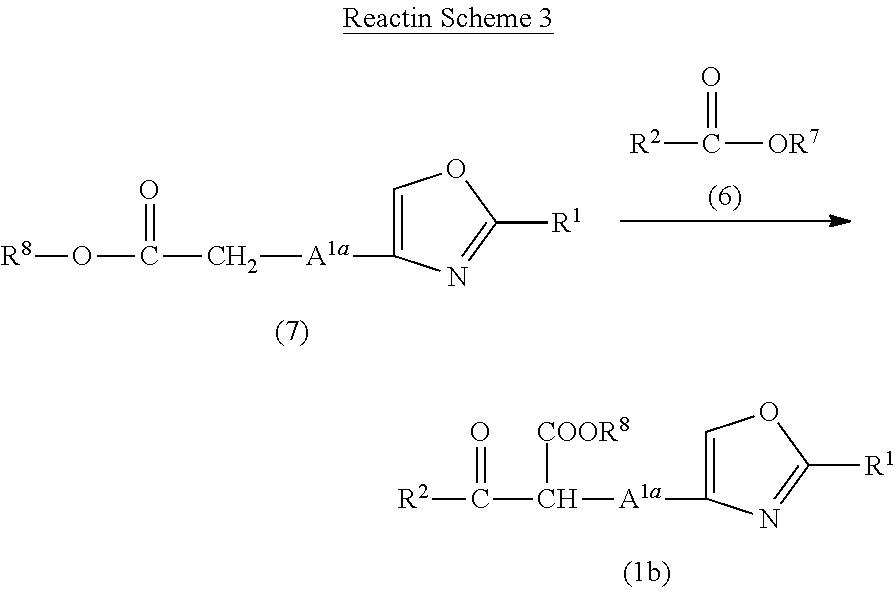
[A1a](C1=COC([R1])=N1)C([COOR8])C([R2])=O.C1([A1a]CC(O[R8])=O)=COC([R1])=N1.[OR7]C([R2])=O
